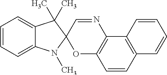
C1=CC=C2C(=C1)C(C)(C)C1(N2C)OC2=C(N=C1)C1=C(C=C2)C=CC=C1
